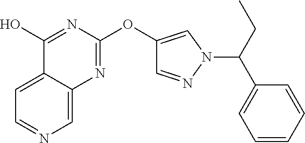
C1=C2C(=CC=N1)C(O)=NC(OC1=CN(C(C3=CC=CC=C3)CC)N=C1)=N2
